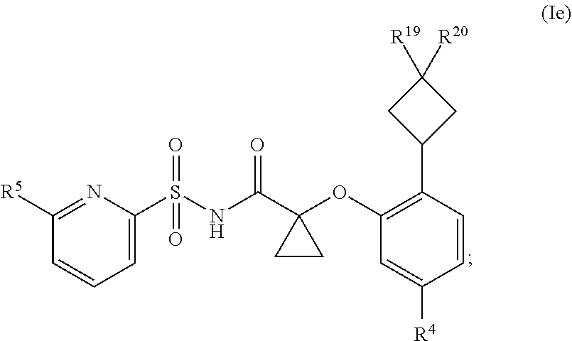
C1=C(S(NC(C2(OC3=C(C4CC([R20])([R19])C4)C=CC([R4])=C3)CC2)=O)(=O)=O)N=C([R5])C=C1
